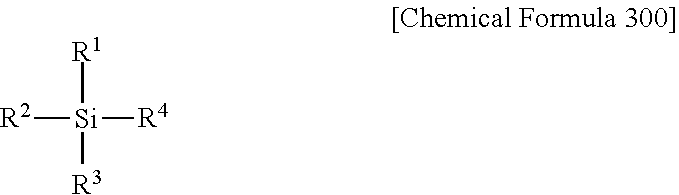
[R2][Si]([R3])([R4])[R1]
